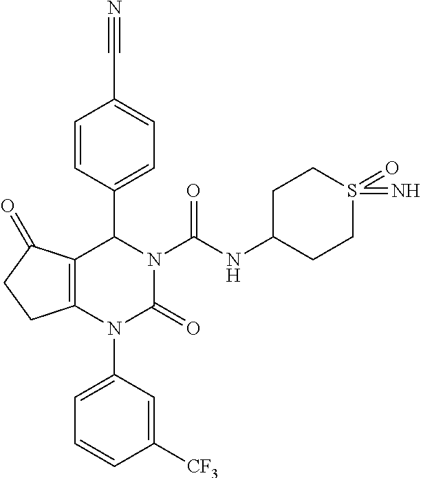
C12=C(N(C3=CC=CC([CF3])=C3)C(=O)N(C(NC3CCS(=O)(=N)CC3)=O)C1C1=CC=C(C#N)C=C1)CCC2=O
